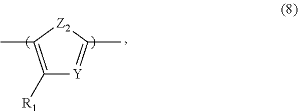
C1([R1])=C(C)[Z2]C(C)=[Y]1
